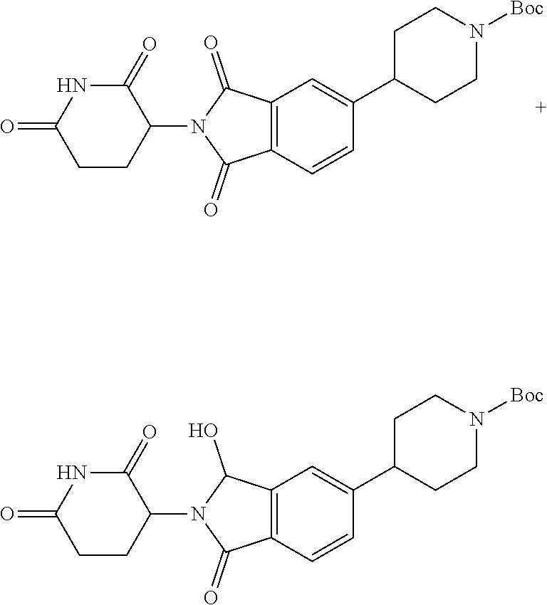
C1CC(N2C(=O)C3=C(C2=O)C=C(C2CCN([Boc])CC2)C=C3)C(=O)NC1=O.C1CC(N2C(=O)C3=C(C2O)C=C(C2CCN([Boc])CC2)C=C3)C(=O)NC1=O
